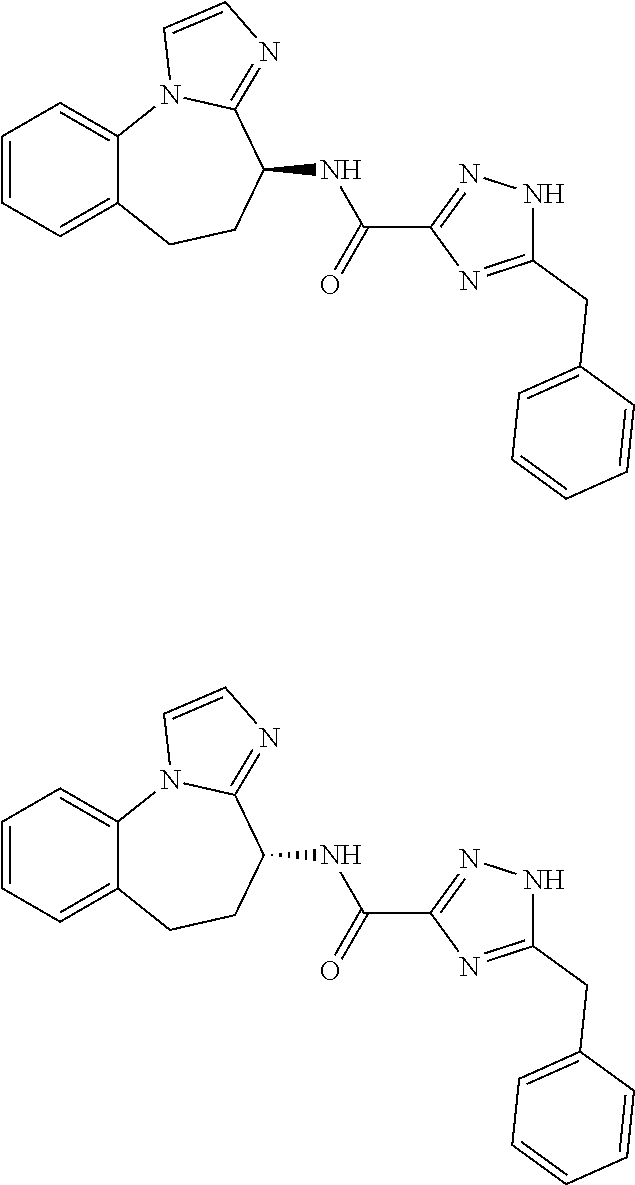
C12=CC=CC=C1CCC(NC(=O)C1=NNC(CC3=CC=CC=C3)=N1)C1=NC=CN21.C12=CC=CC=C1CCC(NC(=O)C1=NNC(CC3=CC=CC=C3)=N1)C1=NC=CN21
